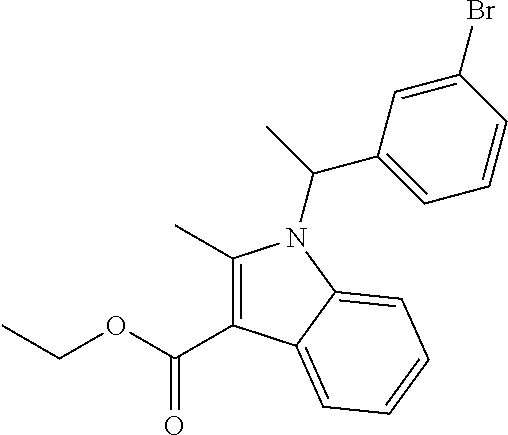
C1(C)=C(C(OCC)=O)C2=CC=CC=C2N1C(C)C1=CC=CC(Br)=C1
